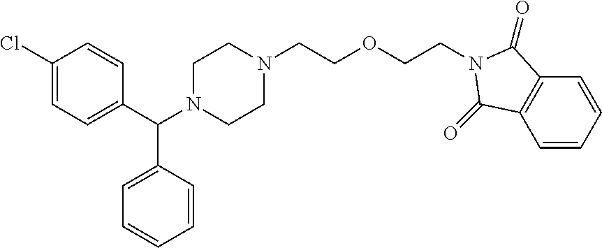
C1(Cl)=CC=C(C(N2CCN(CCOCCN3C(=O)C4=C(C=CC=C4)C3=O)CC2)C2=CC=CC=C2)C=C1
